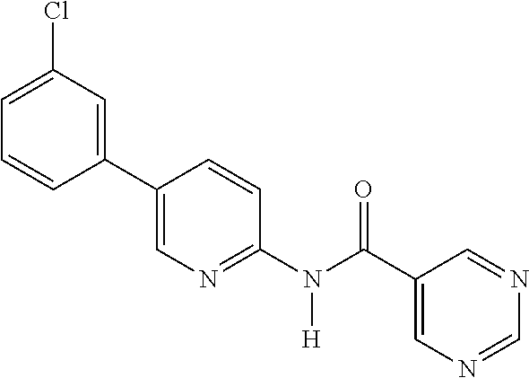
C1(C2=CN=C(N(C(C3=CN=CN=C3)=O)[H])C=C2)=CC(Cl)=CC=C1
